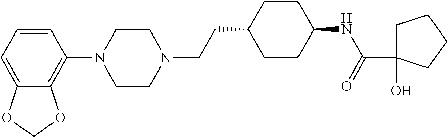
C1=CC=C2C(=C1N1CCN(CCC3CCC(NC(=O)C4(O)CCCC4)CC3)CC1)OCO2
